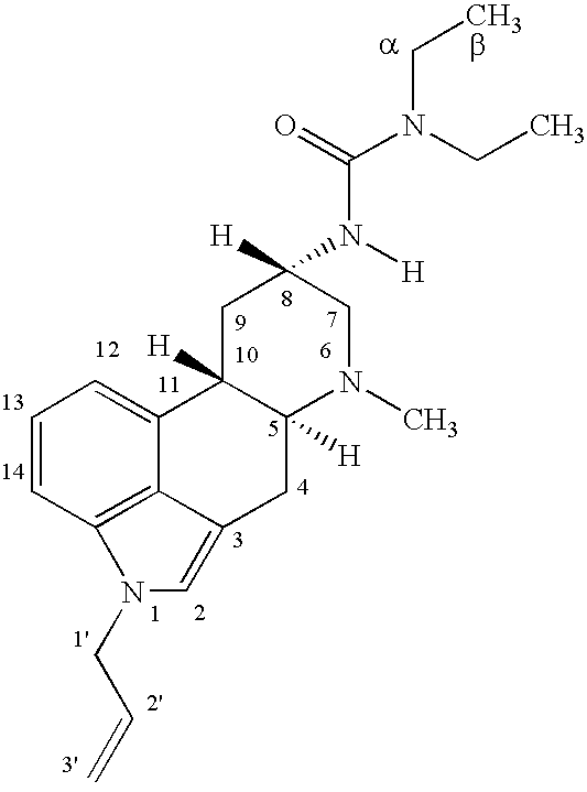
C1=CC2=C3C(=C1)C1([H])C([H])(CC3=CN2CC=C)N(C)CC(N(C(N(CC)CC)=O)[H])([H])C1
